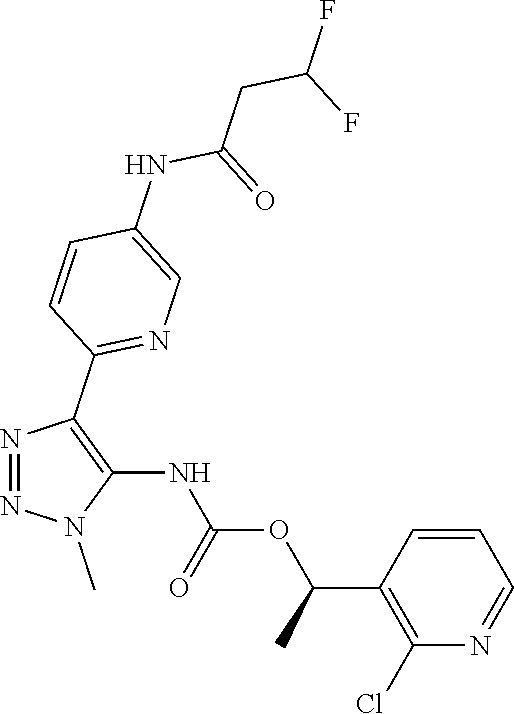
N1=NC(C2=NC=C(NC(CC(F)F)=O)C=C2)=C(NC(OC(C2=C(Cl)N=CC=C2)C)=O)N1C
